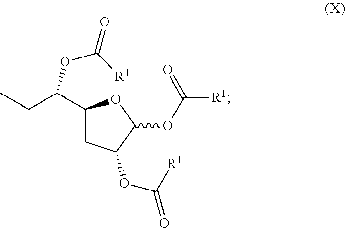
C1(C(CC)OC(=O)[R1])CC(OC(=O)[R1])C(OC([R1])=O)O1
